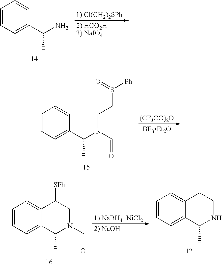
C1=CC=C(C(N)C)C=C1.[(CF3CO)2O].[BF3Et2O].C1=CC=C(C(N(C=O)CCS([Ph])=O)C)C=C1.C1=CC=C2C(=C1)CCNC2C.C1=CC=C2C(=C1)C([SPh])CN(C=O)C2C
